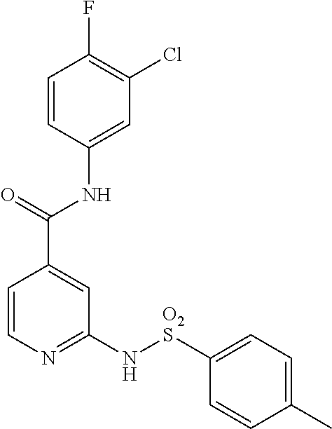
C1=CC(NC(C2=CC(N[O2S]C3=CC=C(C)C=C3)=NC=C2)=O)=CC(Cl)=C1F
